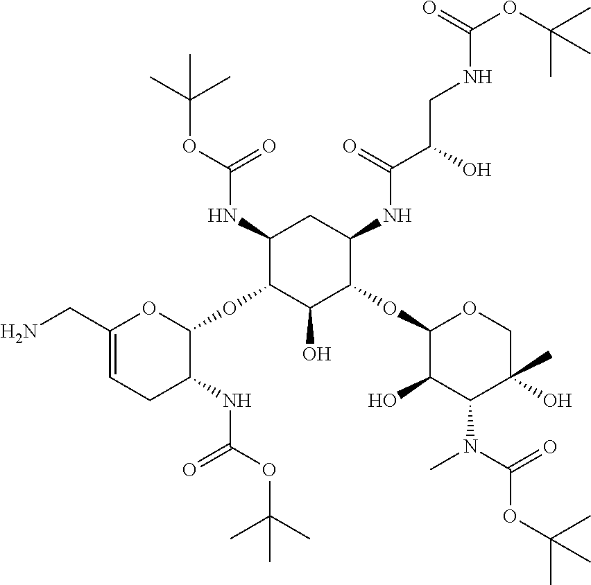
NCC1=CCC(NC(OC(C)(C)C)=O)C(OC2C(NC(OC(C)(C)C)=O)CC(NC(C(O)CNC(OC(C)(C)C)=O)=O)C(OC3C(O)C(N(C)C(=O)OC(C)(C)C)C(O)(C)CO3)C2O)O1
